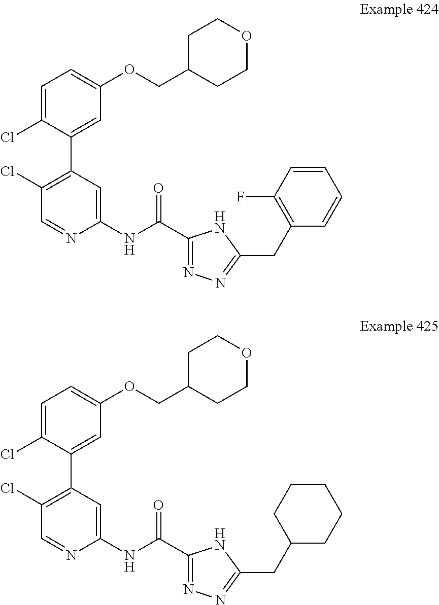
C1=C(Cl)C(C2=C(Cl)C=NC(NC(C3=NN=C(CC4=C(F)C=CC=C4)N3)=O)=C2)=CC(OCC2CCOCC2)=C1.C1=C(Cl)C(C2=C(Cl)C=NC(NC(C3=NN=C(CC4CCCCC4)N3)=O)=C2)=CC(OCC2CCOCC2)=C1
